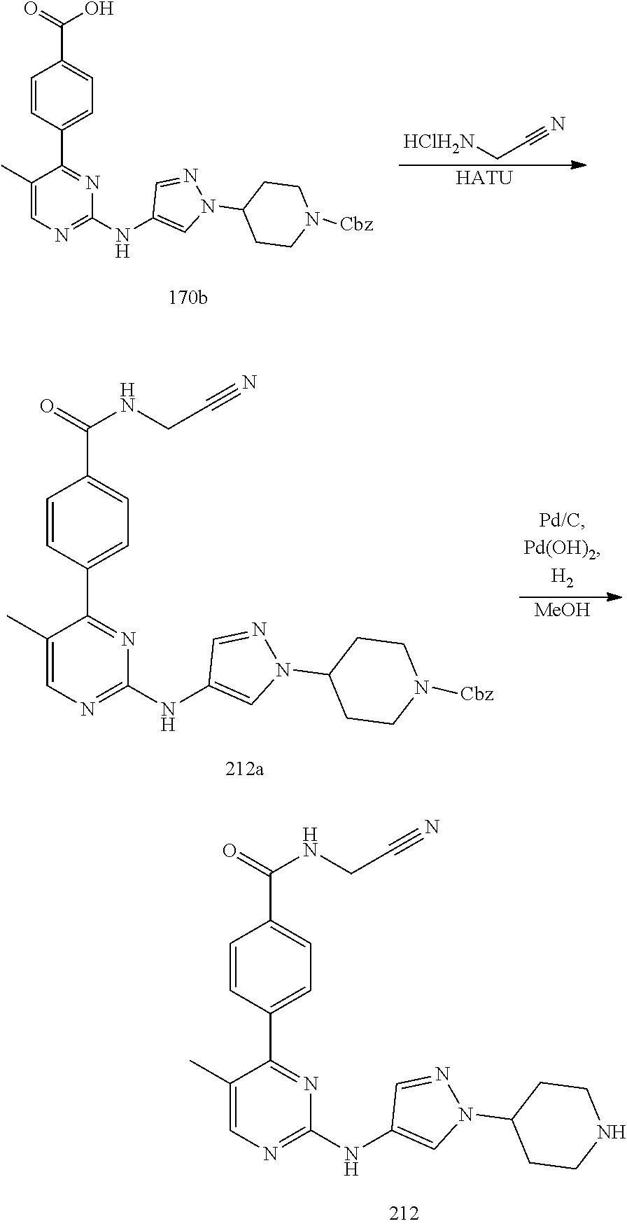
C1=CC(C2=NC(NC3=CN(C4CCN([Cbz])CC4)N=C3)=NC=C2C)=CC=C1C(=O)O.[HClH2N]CC#N.[HATU].C1=CC(C2=NC(NC3=CN(C4CCN([Cbz])CC4)N=C3)=NC=C2C)=CC=C1C(=O)NCC#N.[MeOH].C1=CC(C2=NC(NC3=CN(C4CCNCC4)N=C3)=NC=C2C)=CC=C1C(=O)NCC#N
